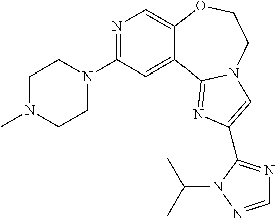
N1=C(N2CCN(C)CC2)C=C2C(=C1)OCCN1C2=NC(C2=NC=NN2C(C)C)=C1
